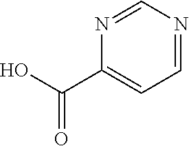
C1(C(O)=O)=CC=NC=N1
